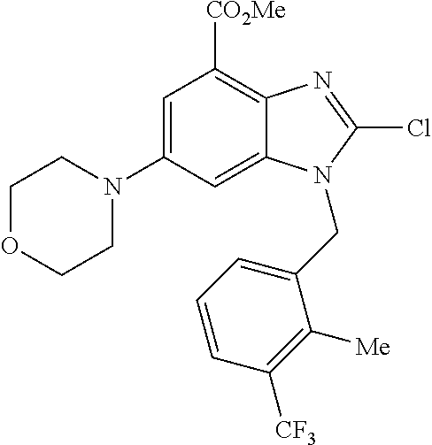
C1OCCN(C2=CC([CO2Me])=C3C(=C2)N(CC2=CC=CC([CF3])=C2[Me])C(Cl)=N3)C1
